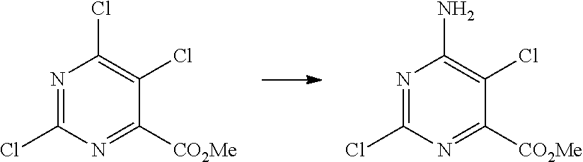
N1=C(Cl)N=C([CO2Me])C(Cl)=C1N.N1=C(Cl)N=C([CO2Me])C(Cl)=C1Cl
